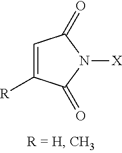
N1([X])C(=O)C=C([R])C1=O
